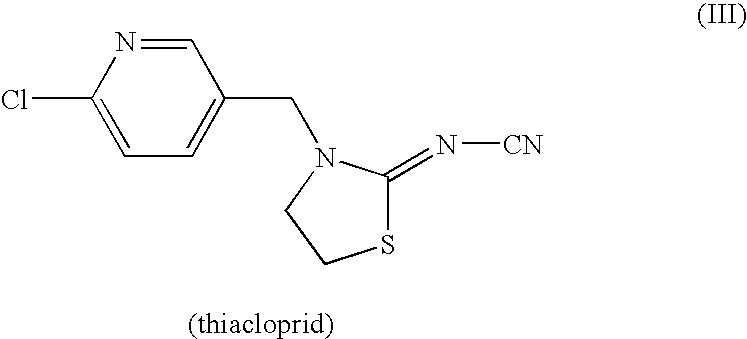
C1(Cl)=CC=C(CN2C(=N[CN])SCC2)C=N1
